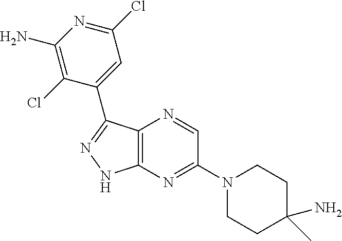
C12=C(N=C(N3CCC(N)(C)CC3)C=N1)NN=C2C1=CC(Cl)=NC(N)=C1Cl
